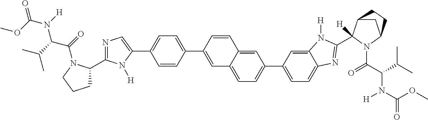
C1=CC(C2=CC3=CC=C(C4=CC=C5C(=C4)N([H])C(C4([H])C6CC(N4C(C(C(C)C)N(C(OC)=O)[H])=O)CC6)=N5)C=C3C=C2)=CC=C1C1=CN=C(C2CCCN2C(=O)C(C(C)C)N([H])C(OC)=O)N1[H]
